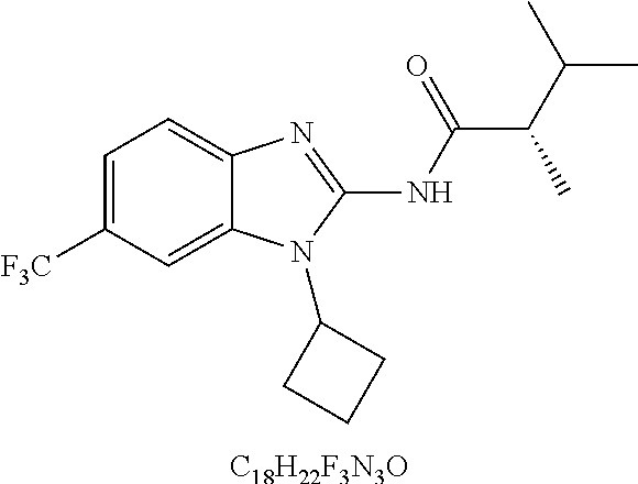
[C18H22F3N3O].C1=C([F3C])C=C2C(=C1)N=C(NC(=O)C(C(C)C)C)N2C1CCC1
